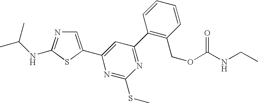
C1=C(C2=CC(C3=C(COC(NCC)=O)C=CC=C3)=NC(SC)=N2)SC(NC(C)C)=N1
